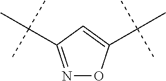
N1=C(C(C)(C)C)C=C(C(C)(C)C)O1
